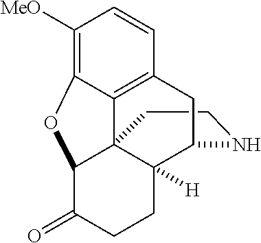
C1CNC2C3([H])C14C1=C(C=CC([MeO])=C1OC4C(=O)CC3)C2
